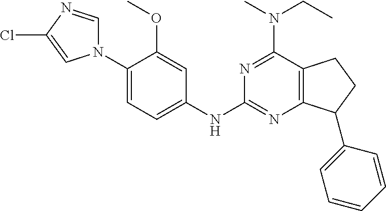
C1(N2C=NC(Cl)=C2)=CC=C(NC2=NC3=C(C(N(C)CC)=N2)CCC3C2=CC=CC=C2)C=C1OC
